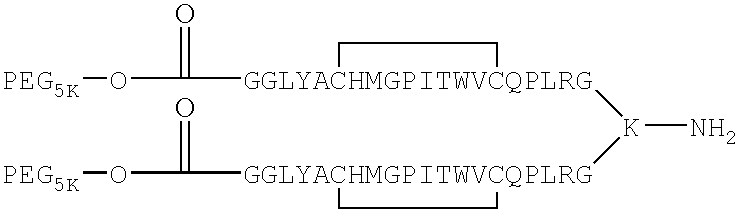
[PEG5K]OC([GGLYACHMGPITWVCQPLRG]1([K]([GGLYACHMGPITWVCQPLRG]2(C(O[PEG5K])=O)CC2)N)CC1)=O
